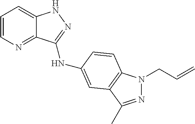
C1=CN=C2C(=C1)NN=C2NC1=CC2=C(N(CC=C)N=C2C)C=C1
